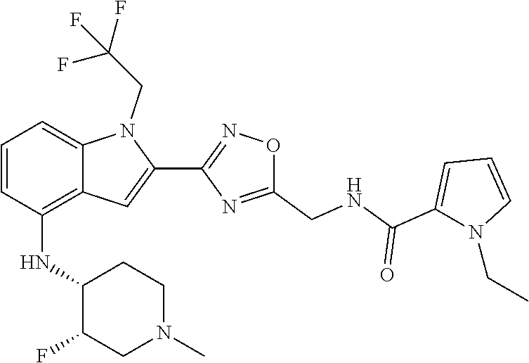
C1=CN(CC)C(C(=O)NCC2=NC(C3=CC4=C(NC5C(F)CN(C)CC5)C=CC=C4N3CC(F)(F)F)=NO2)=C1
